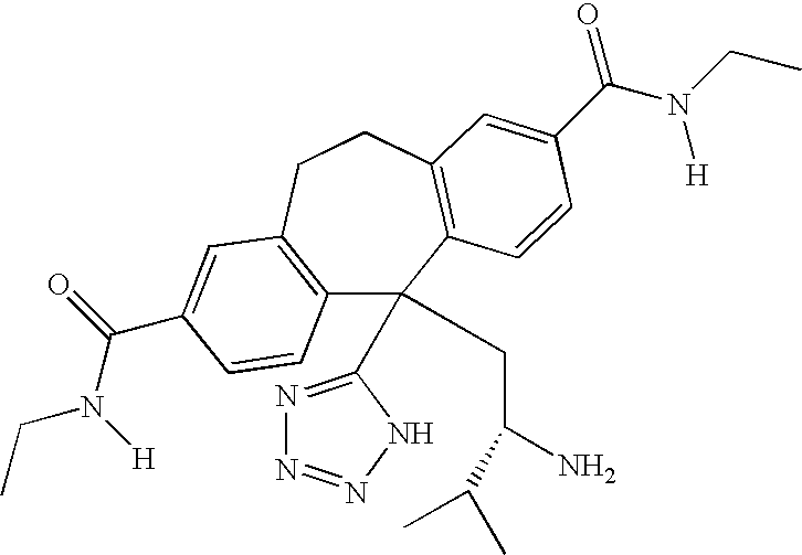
C12=C(CCC3=C(C1(C1=NN=NN1)CC(N)C(C)C)C=CC(C(N(CC)[H])=O)=C3)C=C(C(=O)N([H])CC)C=C2
